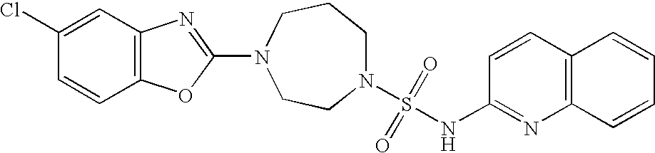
N1(S(=O)(=O)NC2=NC3=C(C=C2)C=CC=C3)CCCN(C2=NC3=C(O2)C=CC(Cl)=C3)CC1
